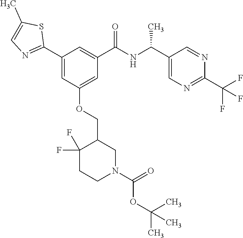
C1(C2=NC=C(C)S2)=CC(OCC2C(F)(F)CCN(C(=O)OC(C)(C)C)C2)=CC(C(NC(C2=CN=C(C(F)(F)F)N=C2)C)=O)=C1
